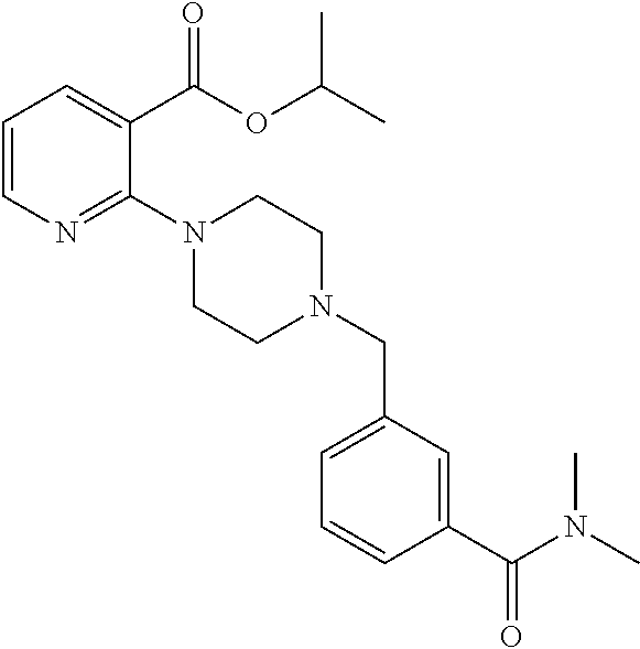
C1=CN=C(N2CCN(CC3=CC=CC(C(N(C)C)=O)=C3)CC2)C(C(OC(C)C)=O)=C1
